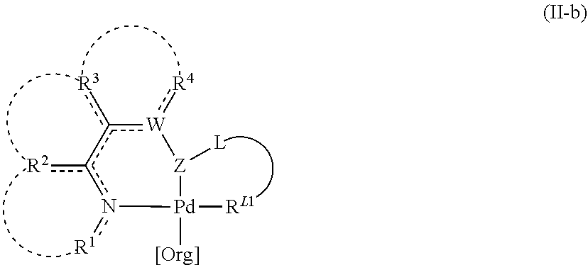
c1([R3])c([R2])n([R1])[Pd]([[Org]])([RL1])[Z]([L])[W]1:[R4]
